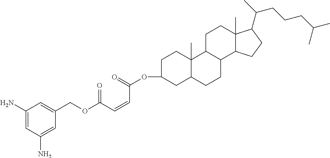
C1(N)=CC(N)=CC(COC(C=CC(OC2CCC3(C)C(C2)CCC2C3CCC3(C)C2CCC3C(C)CCCC(C)C)=O)=O)=C1
